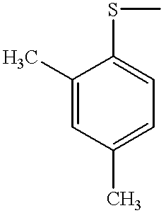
C1=C(C)C(SC)=CC=C1C
